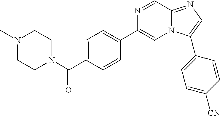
C1=C(C(=O)N2CCN(C)CC2)C=CC(C2=CN3C(=NC=C3C3=CC=C([CN])C=C3)C=N2)=C1
